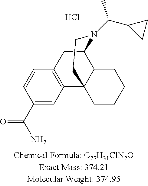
C1=CC(C(N)=O)=CC2=C1CC1C3C2(CCCC3)CCN1C(C1CC1)C.Cl
